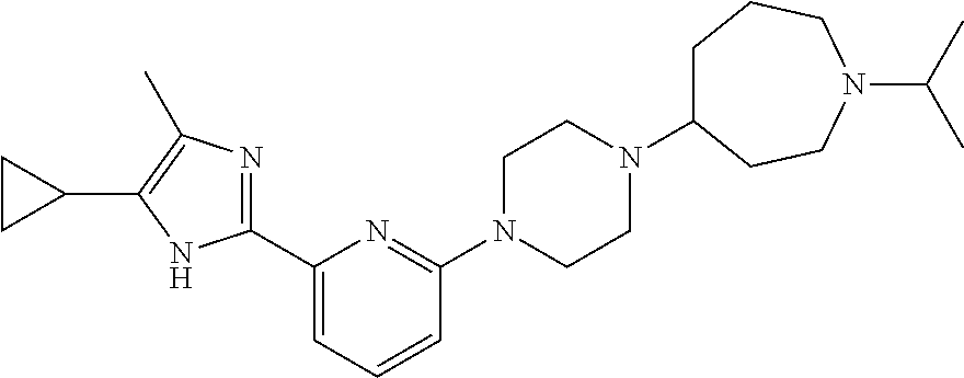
C1(C2=NC(C)=C(C3CC3)N2)=CC=CC(N2CCN(C3CCCN(C(C)C)CC3)CC2)=N1
